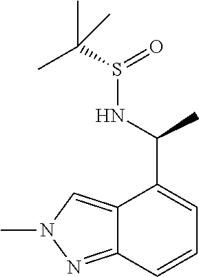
C1=CC2=NN(C)C=C2C(C(C)NS(=O)C(C)(C)C)=C1
